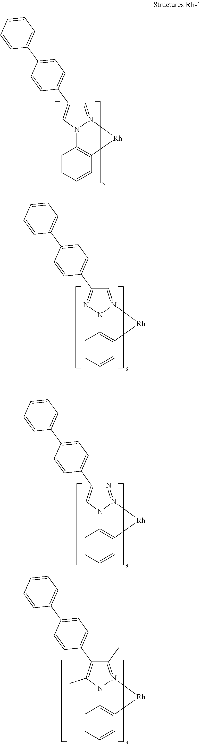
C1=CC=CC2=C1N1N(=CC(C3=CC=C(C4=CC=CC=C4)C=C3)=C1)[Rh]2.C1=CC=CC2=C1N1N(=CC(C3=CC=C(C4=CC=CC=C4)C=C3)=N1)[Rh]2.C1=CC=CC2=C1N1N(=NC(C3=CC=C(C4=CC=CC=C4)C=C3)=C1)[Rh]2.C1=CC=CC2=C1N1N(=C(C)C(C3=CC=C(C4=CC=CC=C4)C=C3)=C1C)[Rh]2
